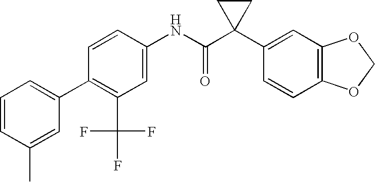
C1=C(NC(C2(C3=CC4=C(C=C3)OCO4)CC2)=O)C=CC(C2=CC=CC(C)=C2)=C1C(F)(F)F
